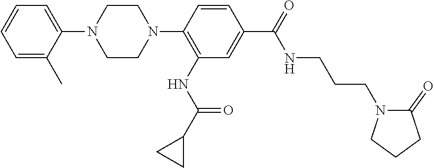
C1=C(N2CCN(C3=C(NC(C4CC4)=O)C=C(C(NCCCN4C(=O)CCC4)=O)C=C3)CC2)C(C)=CC=C1
